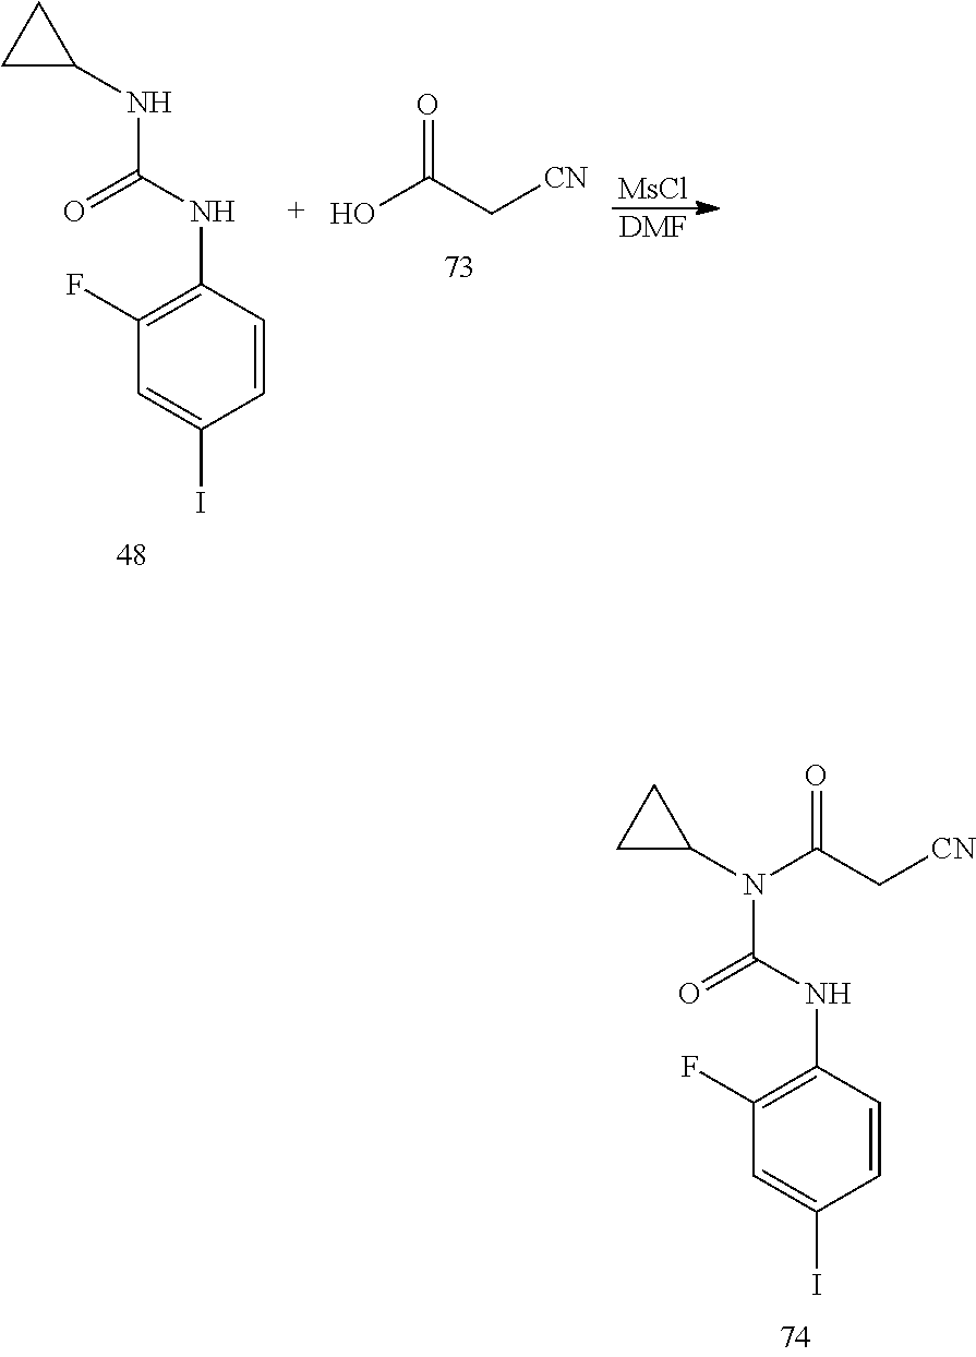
C1(F)=C(NC(N(C2CC2)C(C[CN])=O)=O)C=CC(I)=C1.C1(F)=C(NC(NC2CC2)=O)C=CC(I)=C1.OC(C[CN])=O.[MsCl].[DMF]
